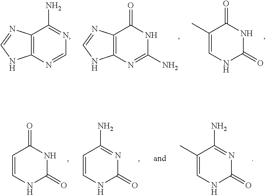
C12=C(N=CN=C1N)NC=N2.C12=C(N=C(N)NC1=O)NC=N2.C1(C)=CNC(=O)NC1=O.C1=CNC(=O)NC1=O.C1=CNC(=O)N=C1N.C1(C)=CNC(=O)N=C1N
